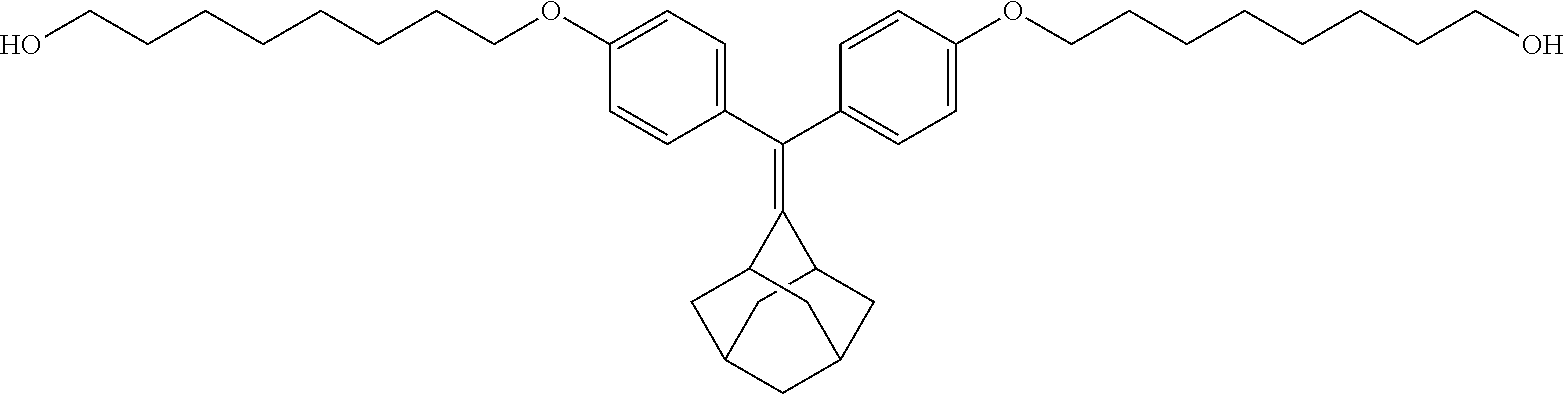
C1=CC(C(C2=CC=C(OCCCCCCCCO)C=C2)=C2C3CC4CC(CC2C4)C3)=CC=C1OCCCCCCCCO
